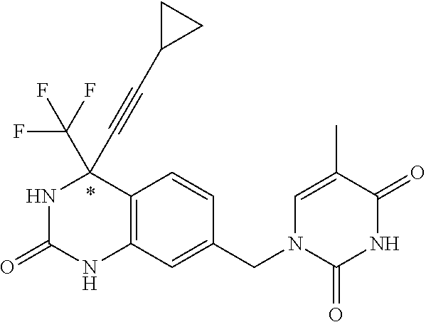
N1C(=O)NC2=C(C1(C#CC1CC1)C(F)(F)F)C=CC(CN1C(=O)NC(=O)C(C)=C1)=C2
